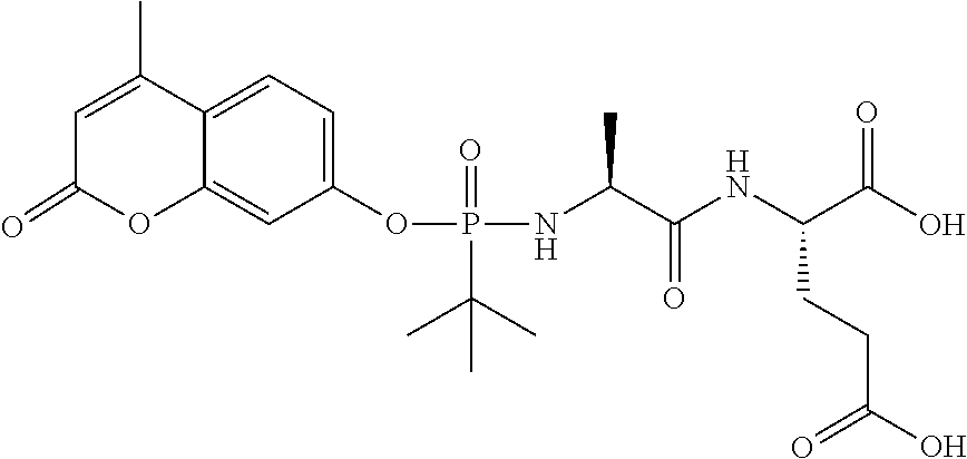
C12=CC=C(OP(C(C)(C)C)(=O)NC(C(=O)NC(C(=O)O)CCC(=O)O)C)C=C1OC(=O)C=C2C
